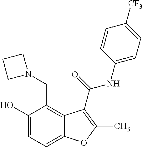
C1(O)=CC=C2C(=C1CN1CCC1)C(C(=O)NC1=CC=C([CF3])C=C1)=C(C)O2
